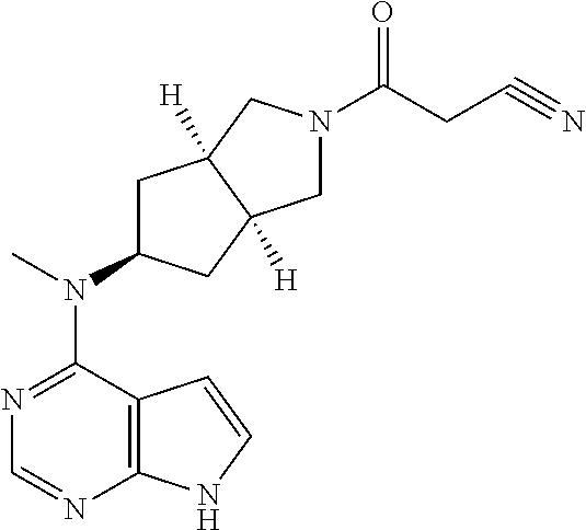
N1=C(N(C)C2CC3([H])C([H])(C2)CN(C(CC#N)=O)C3)C2=C(N=C1)NC=C2
